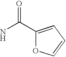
C1(C(N)=O)=CC=CO1
